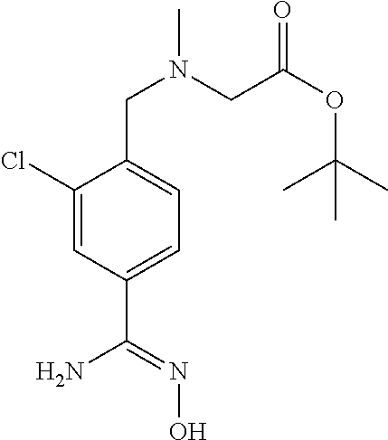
C1(Cl)=CC(C(N)=NO)=CC=C1CN(C)CC(OC(C)(C)C)=O
